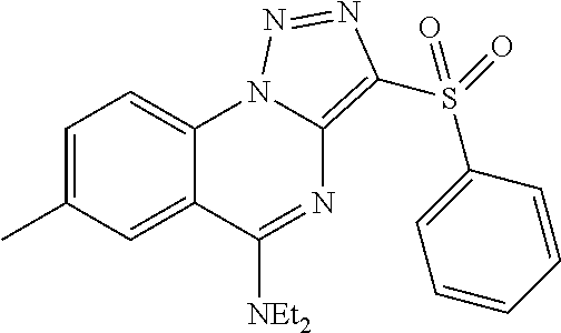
C1=C(C)C=C2C(=C1)N1C(=C(S(=O)(C3=CC=CC=C3)=O)N=N1)N=C2[NEt2]
